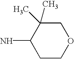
C1COCC(C)(C)C1N
